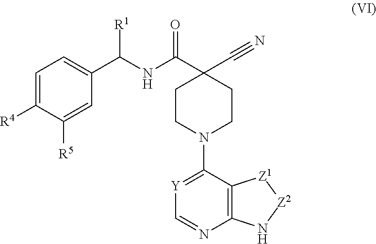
C1=C([R4])C([R5])=CC(C(NC(C2(C#N)CCN(C3=[Y]C=NC4=C3[Z1][Z2]N4)CC2)=O)[R1])=C1
